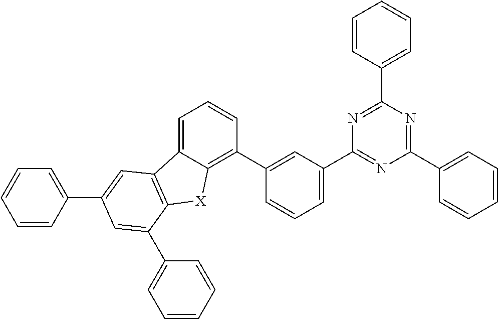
C1=C(C2=NC(C3=CC=CC(C4=C5C(=CC=C4)C4=C([X]5)C(C5=CC=CC=C5)=CC(C5=CC=CC=C5)=C4)=C3)=NC(C3=CC=CC=C3)=N2)C=CC=C1
